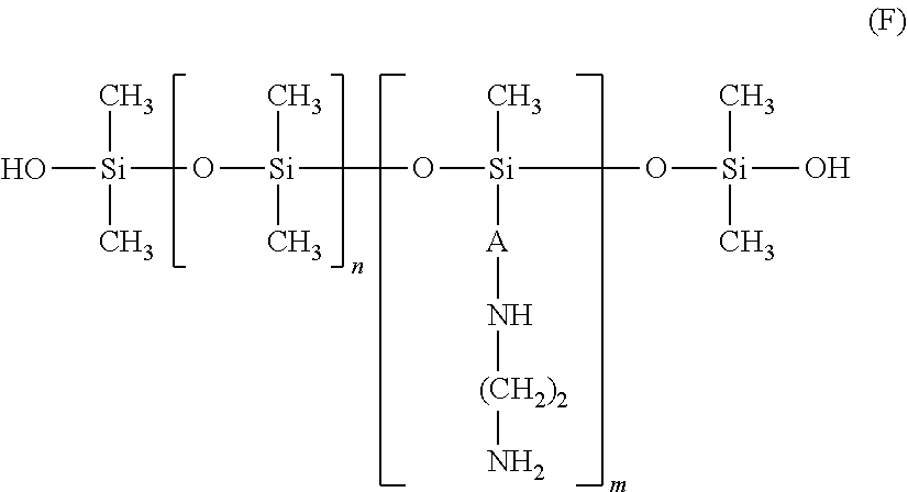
O([Si](C)(C)O[Si](O[Si](O)(C)C)(C)[A]N[(CH2)2]N)[Si](O)(C)C
